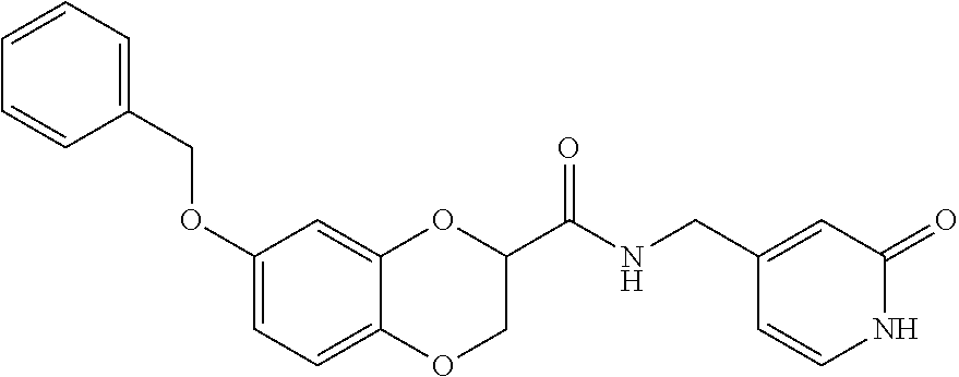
C12=CC=C(OCC3=CC=CC=C3)C=C1OC(C(NCC1=CC(=O)NC=C1)=O)CO2
